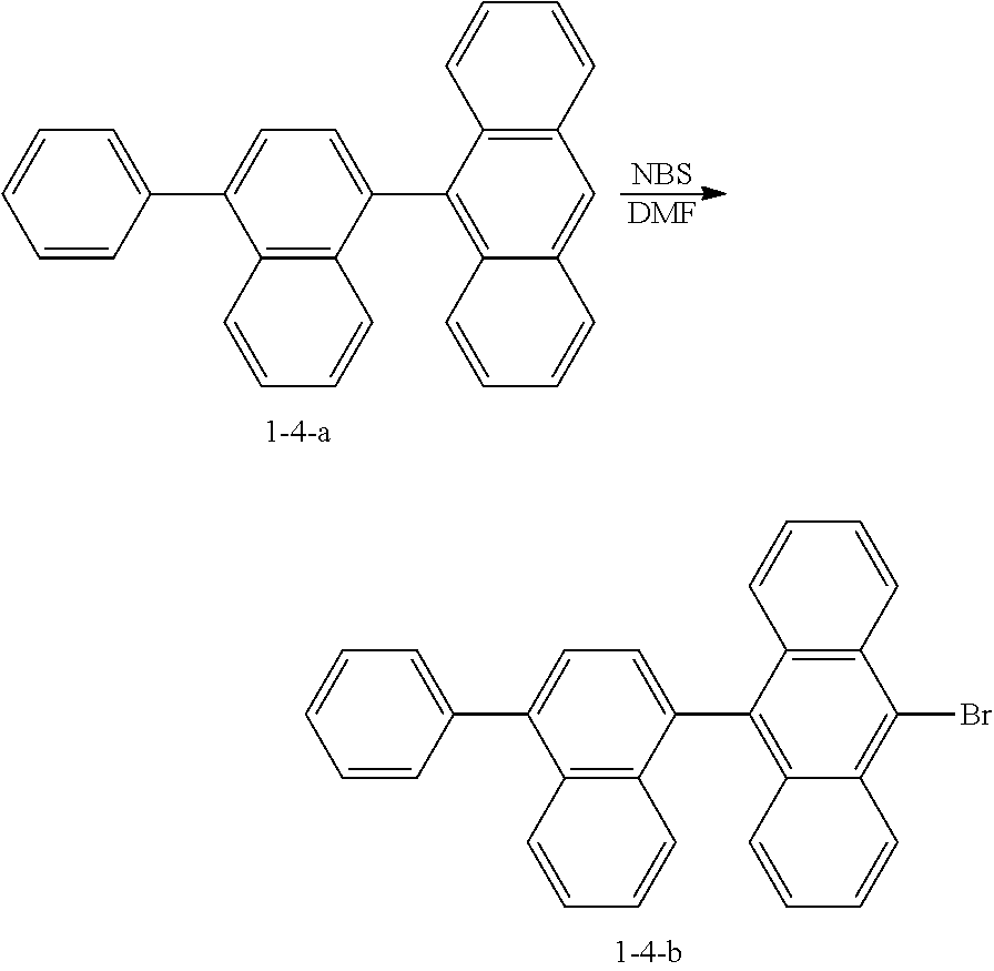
C1=C(C2=CC=C(C3=C4C(=C(Br)C5=C3C=CC=C5)C=CC=C4)C3=C2C=CC=C3)C=CC=C1.C1=C(C2=CC=C(C3=C4C(=CC5=C3C=CC=C5)C=CC=C4)C3=C2C=CC=C3)C=CC=C1.[NBS].[DMF]
